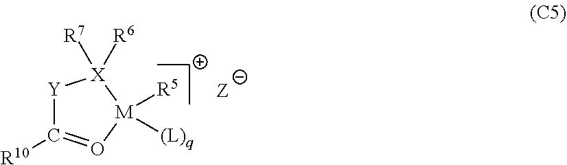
[Y]1C([R10])=O[M]([R5])([(L)q])[X]1([R6])[R7]
